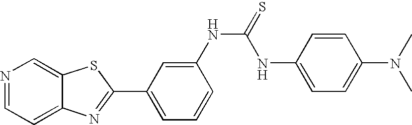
C12=CC=NC=C1SC(C1=CC=CC(NC(=S)NC3=CC=C(N(C)C)C=C3)=C1)=N2
